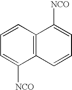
C12=C(C=CC=C1[NCO])C([NCO])=CC=C2
